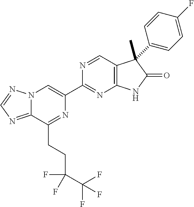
C12=NC=NN1C=C(C1=NC3=C(C=N1)C(C)(C1=CC=C(F)C=C1)C(=O)N3)N=C2CCC(C(F)(F)F)(F)F
